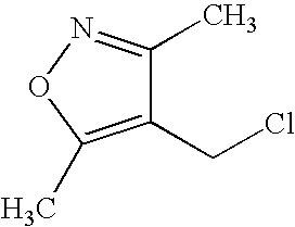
C1(CCl)=C(C)ON=C1C
